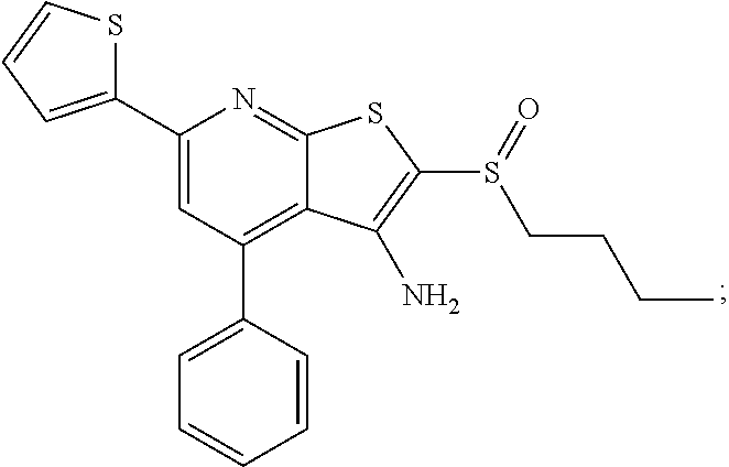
C1(C2=CC=CS2)=CC(C2=CC=CC=C2)=C2C(=N1)SC(S(CCCC)=O)=C2N
